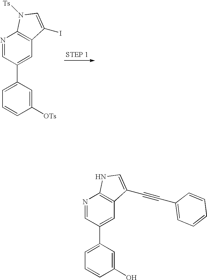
N1=CC(C2=CC=CC([OTs])=C2)=CC2=C1N([Ts])C=C2I.N1=CC(C2=CC=CC(O)=C2)=CC2=C1NC=C2C#CC1=CC=CC=C1
